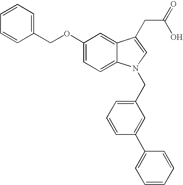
C1(OCC2=CC=CC=C2)=CC=C2C(=C1)C(CC(=O)O)=CN2CC1=CC=CC(C2=CC=CC=C2)=C1
